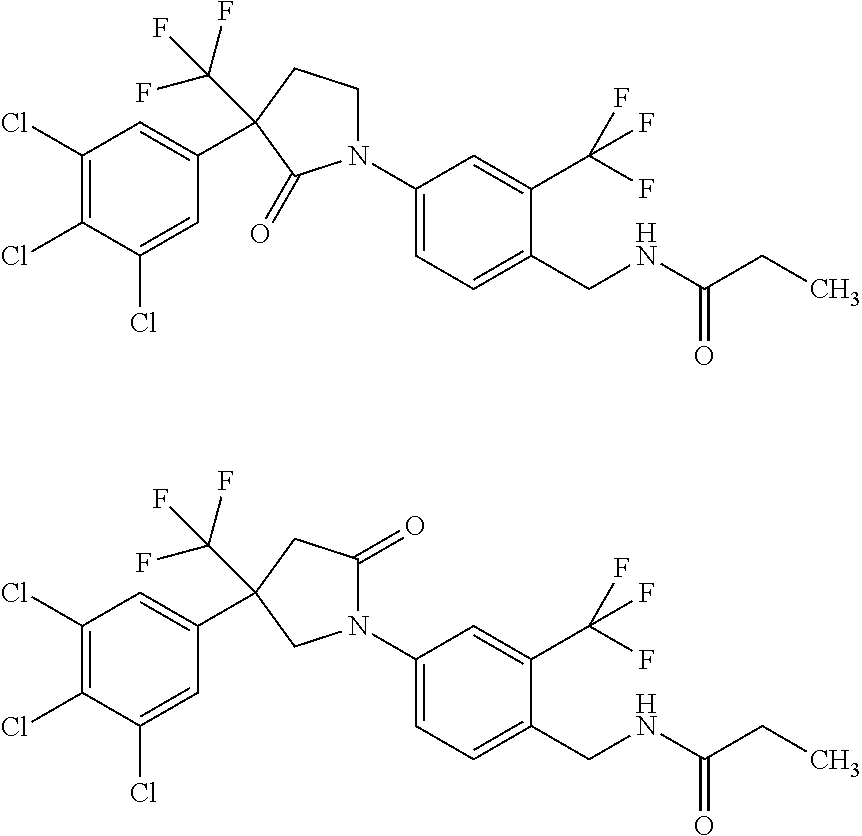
N1(C2=CC=C(CNC(=O)CC)C(C(F)(F)F)=C2)CCC(C2=CC(Cl)=C(Cl)C(Cl)=C2)(C(F)(F)F)C1=O.N1(C2=CC=C(CNC(=O)CC)C(C(F)(F)F)=C2)C(=O)CC(C2=CC(Cl)=C(Cl)C(Cl)=C2)(C(F)(F)F)C1
